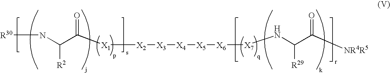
[R30]NC(C([X1][X2][X3][X4][X5][X6][X7]NC(C([NR4R5])=O)[R29])=O)[R2]
